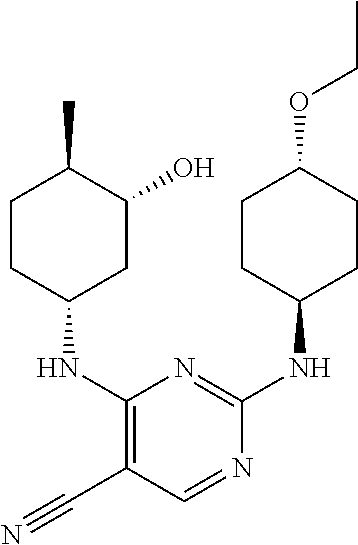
C1CC(NC2=C(C#N)C=NC(NC3CCC(OCC)CC3)=N2)CC(O)C1C
